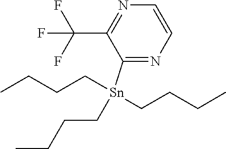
C1=CN=C([Sn](CCCC)(CCCC)CCCC)C(C(F)(F)F)=N1
